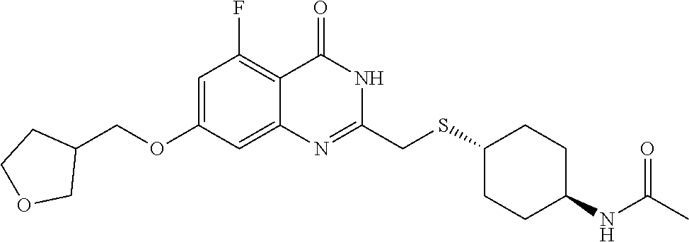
C1=C(OCC2CCOC2)C=C2C(=C1F)C(=O)NC(CSC1CCC(NC(C)=O)CC1)=N2
